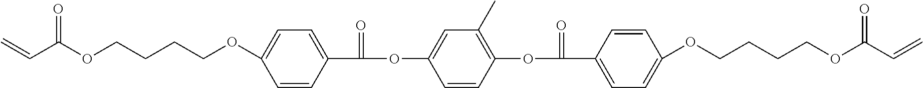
O(C1=CC=C(C(OC2=CC(C)=C(OC(=O)C3=CC=C(OCCCCOC(C=C)=O)C=C3)C=C2)=O)C=C1)CCCCOC(C=C)=O
